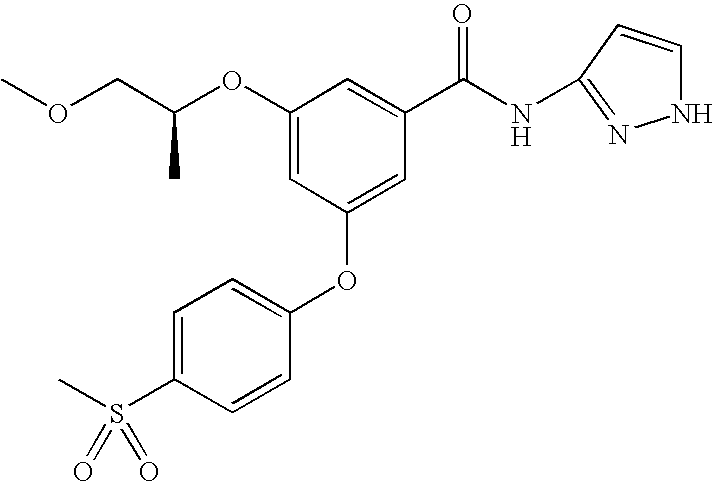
O(C1=CC(OC2=CC=C(S(C)(=O)=O)C=C2)=CC(C(NC2=NNC=C2)=O)=C1)C(COC)C
